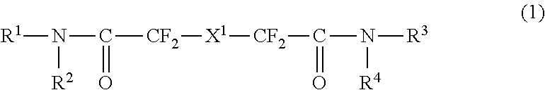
[R1]N(C([CF2][X1][CF2]C(N([R3])[R4])=O)=O)[R2]
